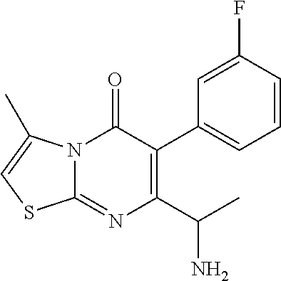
N12C(=NC(C(C)N)=C(C3=CC=CC(F)=C3)C1=O)SC=C2C
